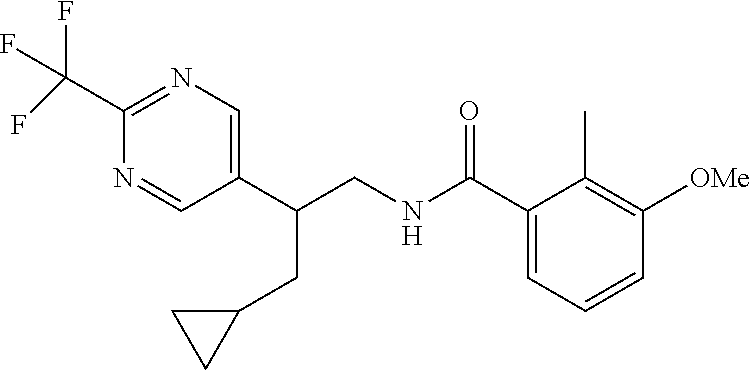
C1(C(F)(F)F)=NC=C(C(CNC(C2=CC=CC([OMe])=C2C)=O)CC2CC2)C=N1
